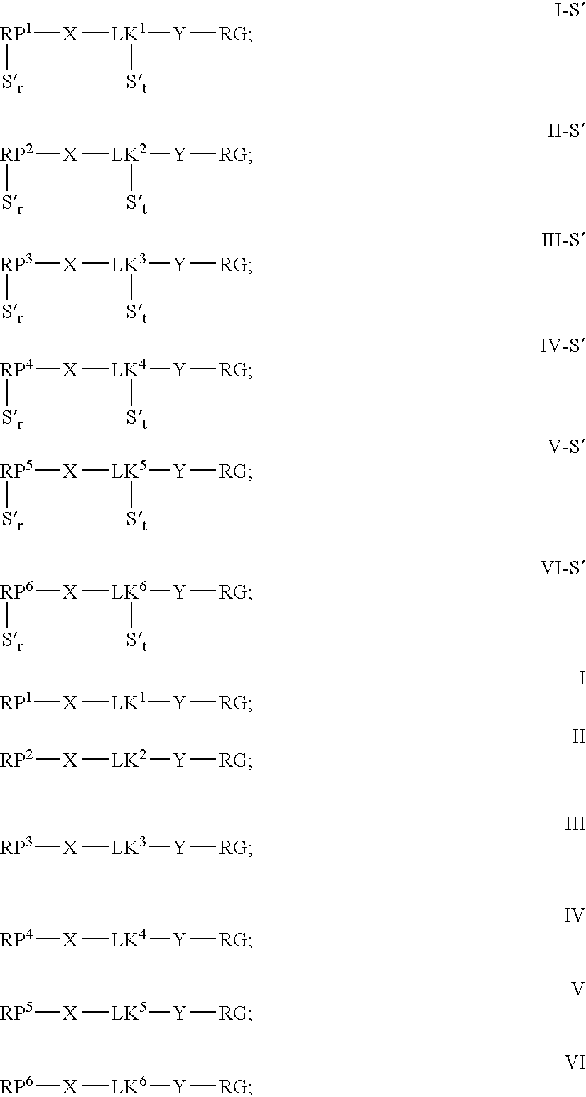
[RP1]([X][LK1]([Y][RG])[St])[Sr].[RP2]([X][LK2]([Y][RG])[St])[Sr].[RP3]([X][LK3]([Y][RG])[St])[Sr].[RP4]([X][LK4]([Y][RG])[St])[Sr].[RP5]([X][LK5]([Y][RG])[St])[Sr].[RP6]([X][LK6]([Y][RG])[St])[Sr].[RP1][X][LK1][Y][RG].[RP2][X][LK2][Y][RG].[RP3][X][LK3][Y][RG].[RP4][X][LK4][Y][RG].[RP5][X][LK5][Y][RG].[RP6][X][LK6][Y][RG]
